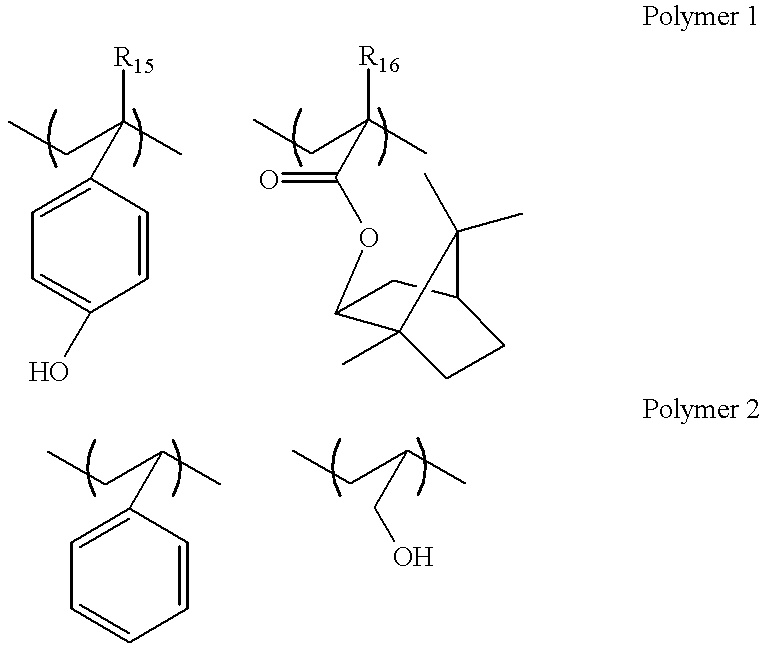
C1=C(C(C)(CC)[R15])C=CC(O)=C1.C(C(C)(CC)[R16])(OC1C2(C)CCC(C1)C2(C)C)=O.C1=C(C(C)CC)C=CC=C1.C(C(C)CC)O
